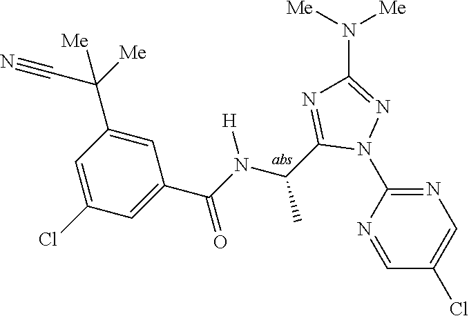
C1=NC(N2N=C(N([Me])[Me])N=C2C(C)N([H])C(=O)C2=CC(Cl)=CC(C([Me])(C#N)[Me])=C2)=NC=C1Cl
